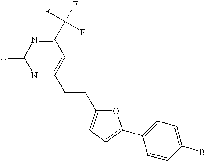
N1C(C=CC2=CC=C(C3=CC=C(Br)C=C3)O2)=CC(C(F)(F)F)=NC1=O
